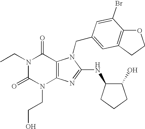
N1(CC)C(=O)N(CCO)C2=C(C1=O)N(CC1=CC3=C(OCC3)C(Br)=C1)C(NC1C(O)CCC1)=N2
